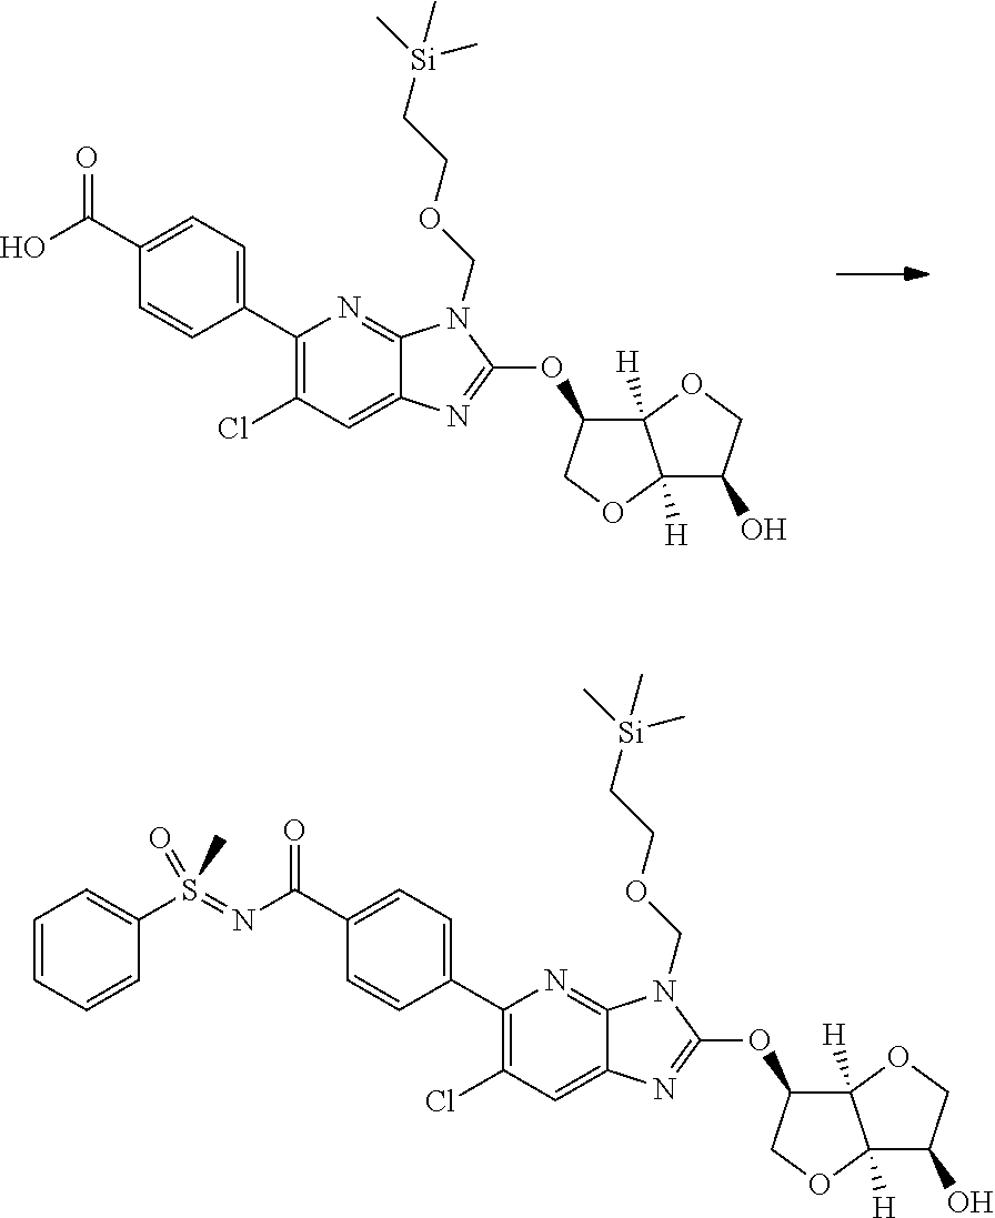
C1(C(O)=O)=CC=C(C2=C(Cl)C=C3C(=N2)N(COCC[Si](C)(C)C)C(OC2C4([H])C([H])(OC2)C(O)CO4)=N3)C=C1.C1=CC(C2=C(Cl)C=C3C(=N2)N(COCC[Si](C)(C)C)C(OC2C4([H])C([H])(OC2)C(O)CO4)=N3)=CC=C1C(N=S(C1=CC=CC=C1)(=O)C)=O
